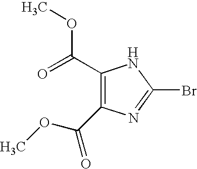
C1(C(=O)OC)=C(C(OC)=O)N=C(Br)N1
